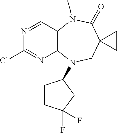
N1=CC2=C(N=C1Cl)N(C1CCC(F)(F)C1)CC1(C(=O)N2C)CC1
